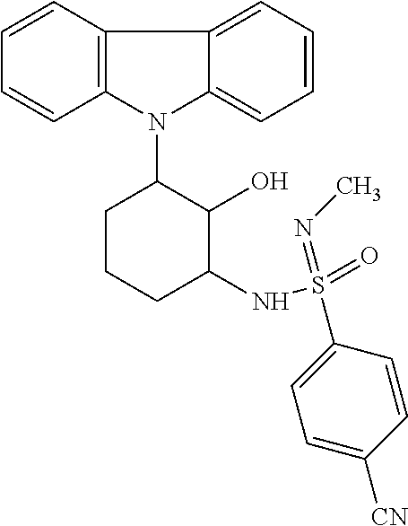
N1(C2CCCC(NS(=O)(=NC)C3=CC=C([CN])C=C3)C2O)C2=C(C=CC=C2)C2=CC=CC=C12
